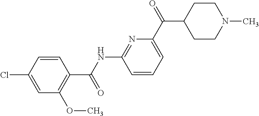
C1(C(NC2=NC(C(C3CCN(C)CC3)=O)=CC=C2)=O)=C(OC)C=C(Cl)C=C1
